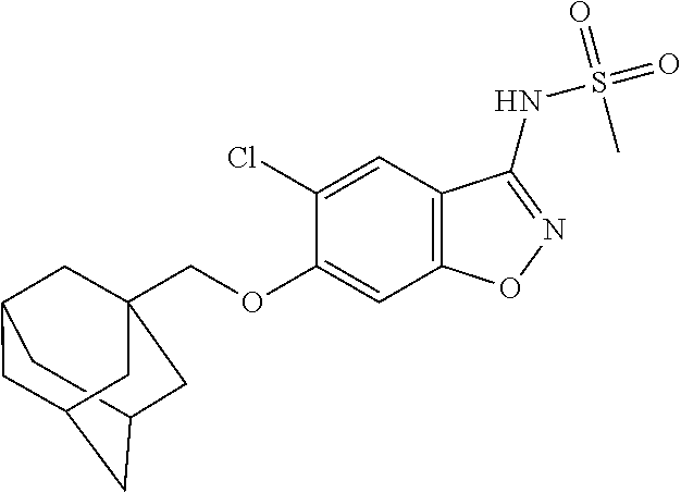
C12CC3CC(C1)CC(COC1=CC4=C(C=C1Cl)C(NS(=O)(=O)C)=NO4)(C3)C2
